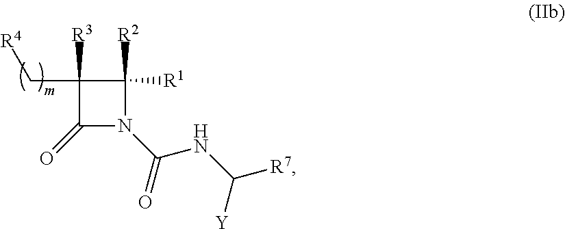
C1([R2])([R1])C([R3])(C[R4])C(=O)N1C(NC([R7])[Y])=O
